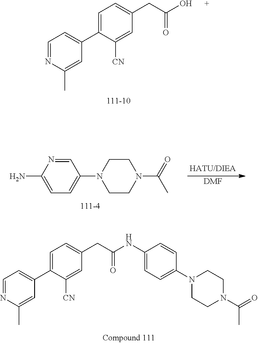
C1=C(C2=CC=NC(C)=C2)C([CN])=CC(CC(O)=O)=C1.[DMF].C1=NC(N)=CC=C1N1CCN(C(=O)C)CC1.C1=C(C2=CC=NC(C)=C2)C([CN])=CC(CC(NC2=CC=C(N3CCN(C(=O)C)CC3)C=C2)=O)=C1
